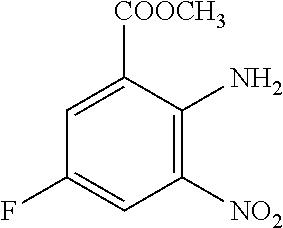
C1=C([COOCH3])C(N)=C([NO2])C=C1F
